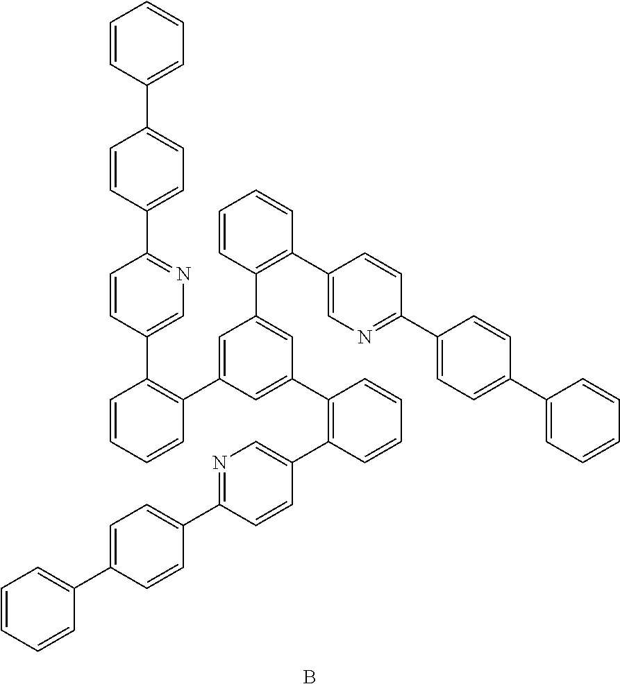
C1=CC=CC(C2=CC(C3=C(C4=CN=C(C5=CC=C(C6=CC=CC=C6)C=C5)C=C4)C=CC=C3)=CC(C3=C(C4=CN=C(C5=CC=C(C6=CC=CC=C6)C=C5)C=C4)C=CC=C3)=C2)=C1C1=CN=C(C2=CC=C(C3=CC=CC=C3)C=C2)C=C1.B
